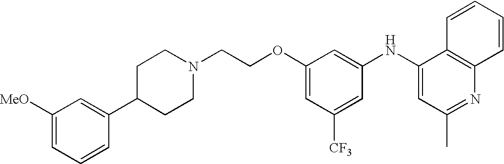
C1(NC2=CC(C)=NC3=C2C=CC=C3)=CC(OCCN2CCC(C3=CC([MeO])=CC=C3)CC2)=CC([CF3])=C1
